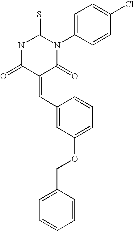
N1C(=O)C(=CC2=CC(OCC3=CC=CC=C3)=CC=C2)C(=O)N(C2=CC=C(Cl)C=C2)C1=S
